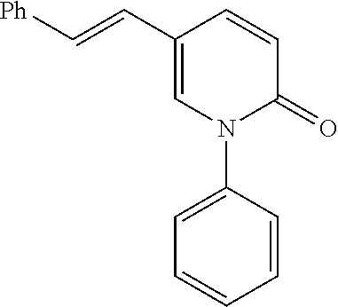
C1=C(C=C[Ph])C=CC(=O)N1C1=CC=CC=C1
